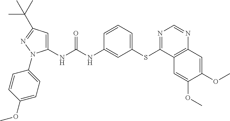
C1(NC(NC2=CC(SC3=NC=NC4=C3C=C(OC)C(OC)=C4)=CC=C2)=O)=CC(C(C)(C)C)=NN1C1=CC=C(OC)C=C1
